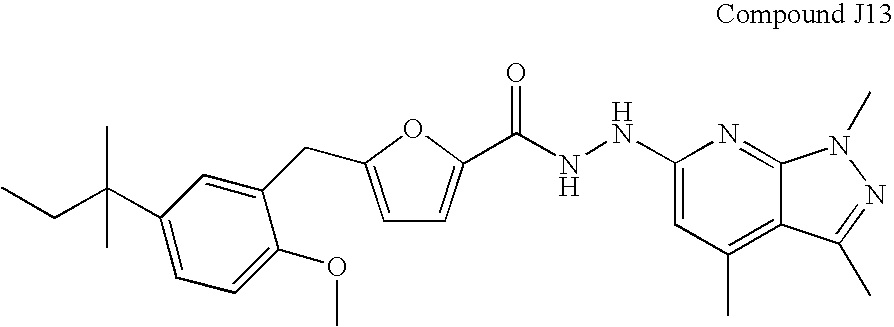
C1=C(CC2=CC(C(CC)(C)C)=CC=C2OC)OC(C(NNC2=CC(C)=C3C(=N2)N(C)N=C3C)=O)=C1
